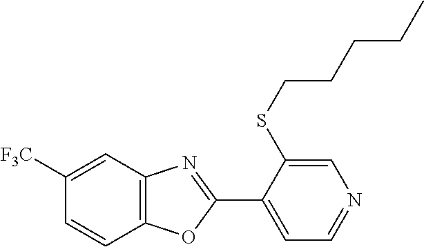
C1=C(SCCCCC)C(C2=NC3=C(O2)C=CC([F3C])=C3)=CC=N1
